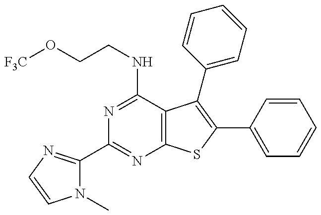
N1(C)C(C2=NC3=C(C(NCCO[F3C])=N2)C(C2=CC=CC=C2)=C(C2=CC=CC=C2)S3)=NC=C1
